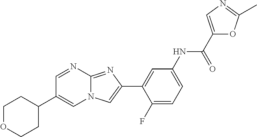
C1=NC2=NC(C3=CC(NC(C4=CN=C(C)O4)=O)=CC=C3F)=CN2C=C1C1CCOCC1
